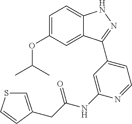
C1=C(OC(C)C)C=C2C(=C1)NN=C2C1=CC=NC(NC(=O)CC2=CSC=C2)=C1
